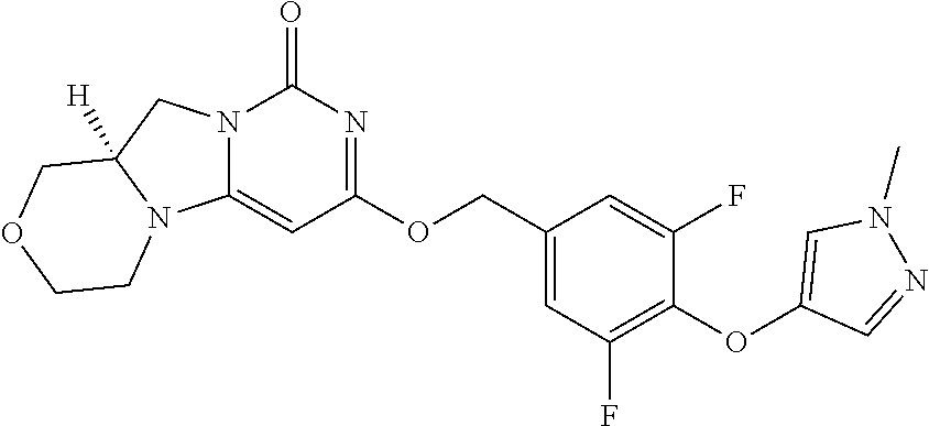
O(C1=C(F)C=C(COC2=NC(=O)N3C(=C2)N2C([H])(C3)COCC2)C=C1F)C1=CN(C)N=C1
